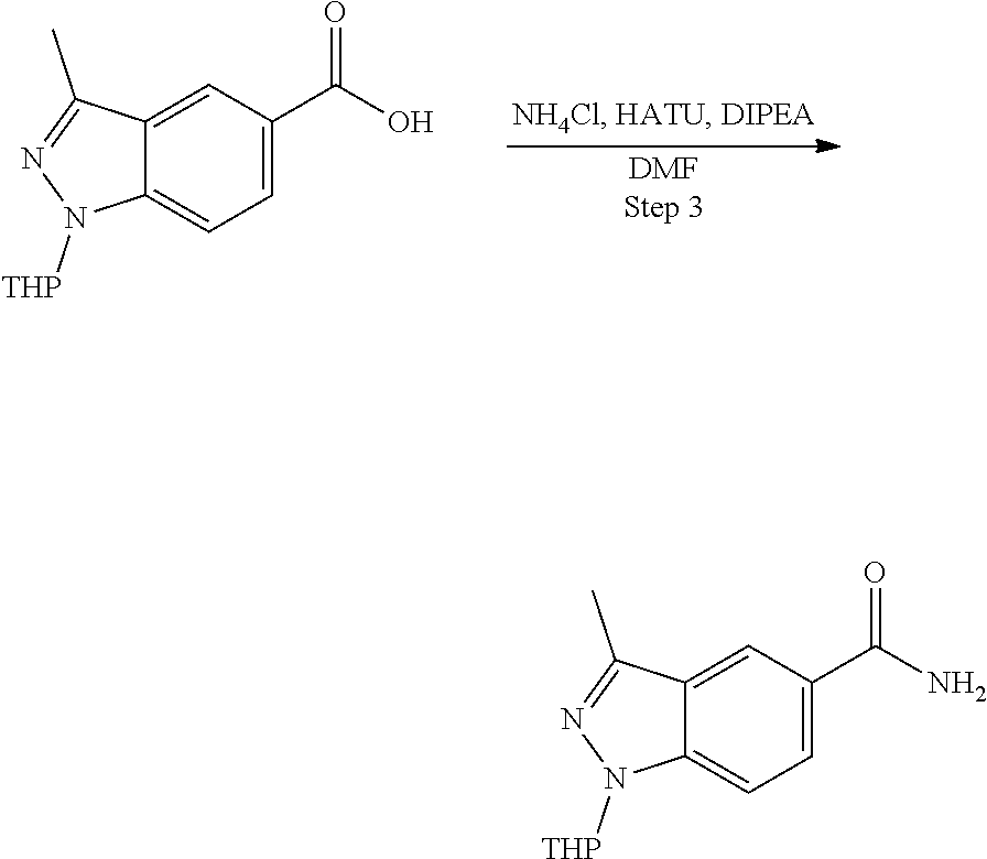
C12=CC(C(O)=O)=CC=C1N([THP])N=C2C.C12=CC(C(N)=O)=CC=C1N([THP])N=C2C
